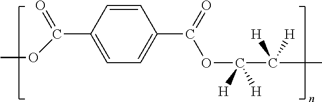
C1=CC(C(=O)OC)=CC=C1C(=O)OC(C(C)([H])[H])([H])[H]
